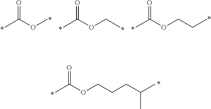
CC(OCCCC(C)C)=O.CC(OC)=O.CC(OCC)=O.CC(OCCC)=O
